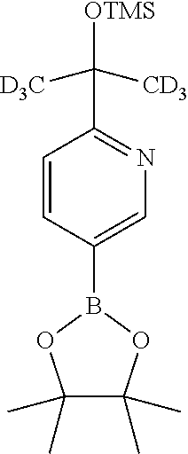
C1=CC(B2OC(C)(C)C(C)(C)O2)=CN=C1C([OTMS])([CD3])[D3C]
